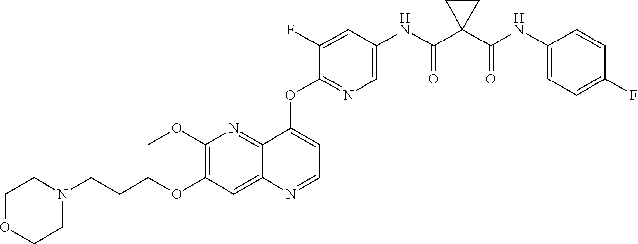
C1(OCCCN2CCOCC2)=C(OC)N=C2C(=C1)N=CC=C2OC1=NC=C(NC(C2(C(NC3=CC=C(F)C=C3)=O)CC2)=O)C=C1F
